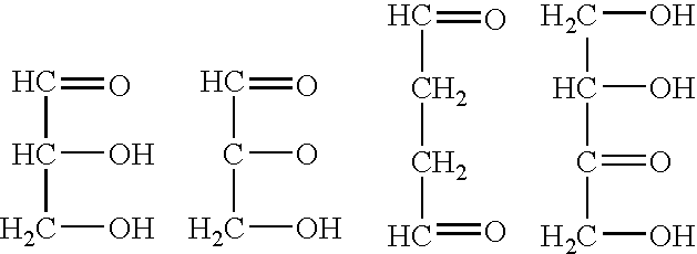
C(C(CO)O)=O.C(C(CO)O)=O.C(CCC=O)=O.C(C(C(CO)=O)O)O
